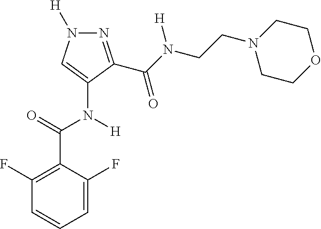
N1=C(C(N(CCN2CCOCC2)[H])=O)C(N([H])C(C2=C(F)C=CC=C2F)=O)=CN1[H]
